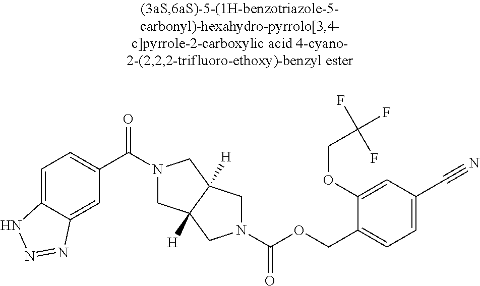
C1(C(=O)N2CC3([H])C([H])(C2)CN(C(=O)OCC2=CC=C(C#N)C=C2OCC(F)(F)F)C3)=CC=C2C(=C1)N=NN2
